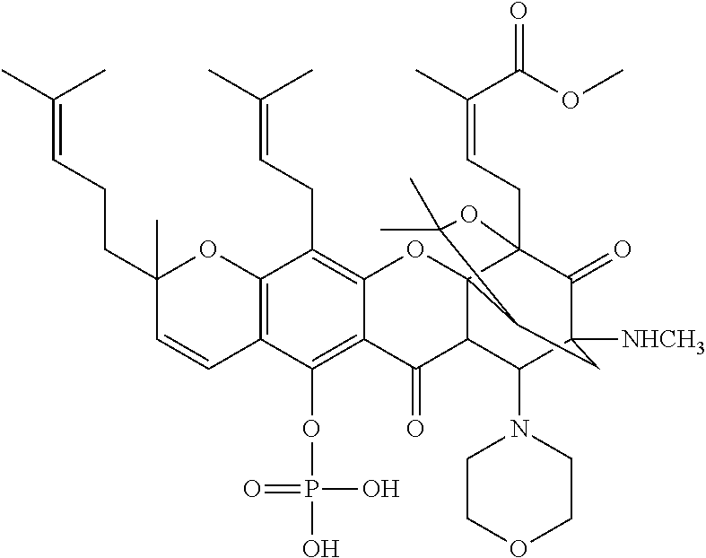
C12=C(OP(O)(=O)O)C3=C(C(CC=C(C)C)=C1OC14C(C2=O)C(N2CCOCC2)C2([NHCH3])C(=O)C1(CC=C(C)C(=O)OC)OC(C)(C)C4C2)OC(C)(CCC=C(C)C)C=C3
